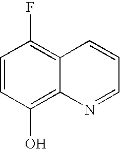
C1=CC(O)=C2C(=C1F)C=CC=N2
